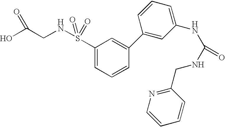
C1(S(NCC(O)=O)(=O)=O)=CC=CC(C2=CC(NC(NCC3=NC=CC=C3)=O)=CC=C2)=C1
